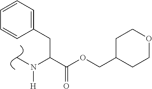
C(N(C)[H])(C(=O)OCC1CCOCC1)CC1=CC=CC=C1
